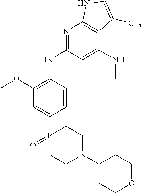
P1(C2=CC(OC)=C(NC3=NC4=C(C(NC)=C3)C([CF3])=CN4)C=C2)(=O)CCN(C2CCOCC2)CC1
